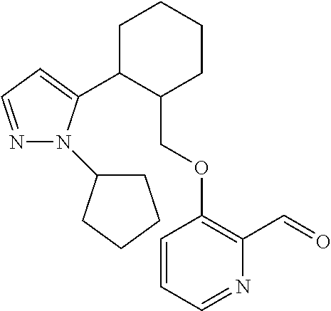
C1C(C2=CC=NN2C2CCCC2)C(COC2=C(C=O)N=CC=C2)CCC1
